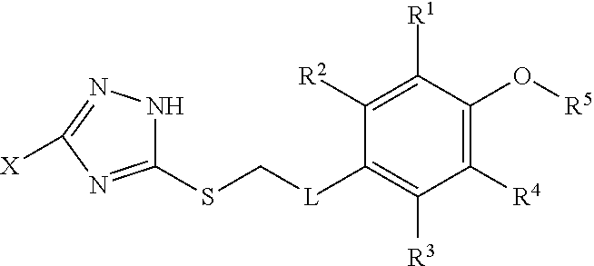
C1([R2])=C([R1])C(O[R5])=C([R4])C([R3])=C1[L]CSC1=NC([X])=NN1
